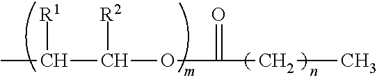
CC(C(OC(=O)CC)[R2])[R1]
